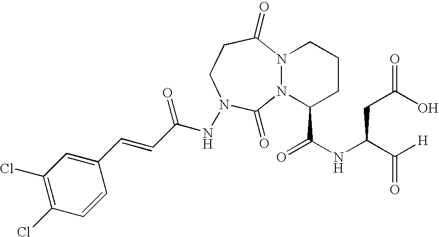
N12N(C(C(NC(C([H])=O)CC(=O)O)=O)CCC1)C(=O)N(NC(C=CC1=CC(Cl)=C(Cl)C=C1)=O)CCC2=O
